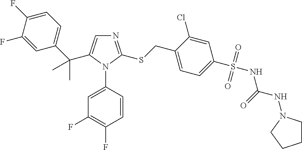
N1=C(SCC2=CC=C(S(NC(=O)NN3CCCC3)(=O)=O)C=C2Cl)N(C2=CC(F)=C(F)C=C2)C(C(C2=CC=C(F)C(F)=C2)(C)C)=C1
